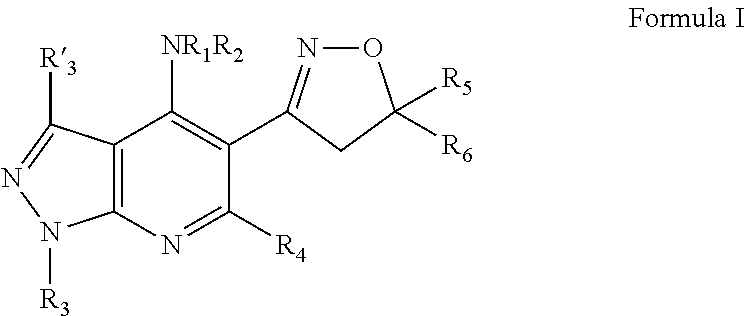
C12=C(C([R3])=NN1[R3])C([NR1R2])=C(C1=NOC([R6])([R5])C1)C([R4])=N2
